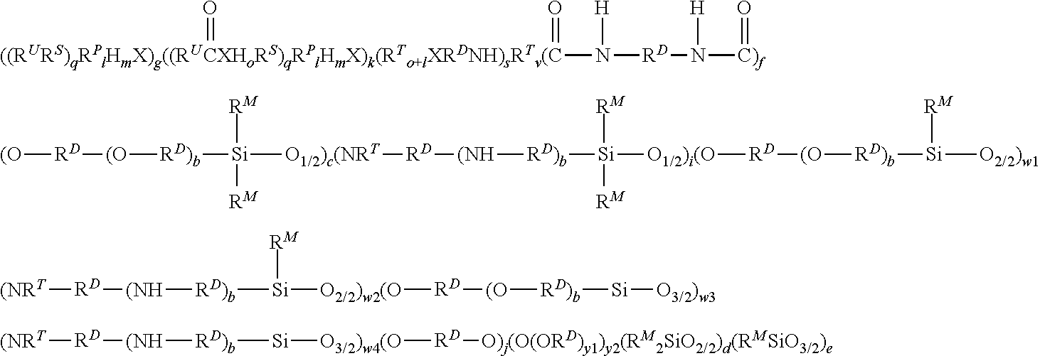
[((RURS)qRPlHmX)g((RUCXHoRS)qRPlHmX)k(RTo+lXRDNH)sRTv(C](N([RD]N([C)f]=O)[H])[H])(=O)=O.[(O][RD][(O][RD)b][Si]([O1/2)c(NRT][RD][(NH][RD)b][Si]([O1/2)i(O][RD][(O][RD)b][Si]([O2/2)w1])[RM])([RM])[RM])([RM])[RM].[(NRT][RD][(NH][RD)b][Si]([O2/2)w2(O][RD][(O][RD)b][Si][O3/2)w3])[RM].[(NRT][RD][(NH][RD)b][Si][O3/2)w4(O][RD][O)j(O(ORD)y1)y2(RM2SiO2/2)d(RMSiO3/2)e]
